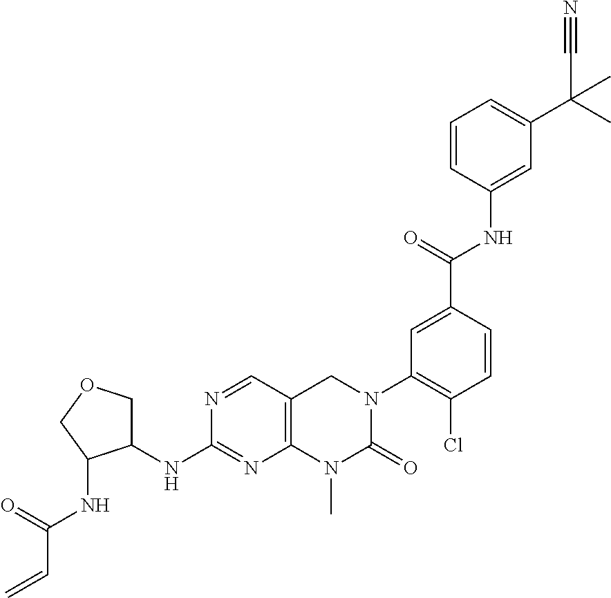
N1=CC2=C(N=C1NC1COCC1NC(C=C)=O)N(C)C(=O)N(C1=C(Cl)C=CC(C(=O)NC3=CC(C(C)(C#N)C)=CC=C3)=C1)C2
